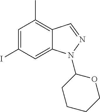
IC1=CC(C)=C2C(=C1)N(C1CCCCO1)N=C2
